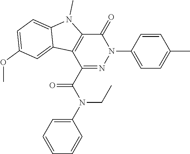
C1(=O)C2=C(C(C(N(CC)C3=CC=CC=C3)=O)=NN1C1=CC=C(C)C=C1)C1=CC(OC)=CC=C1N2C
